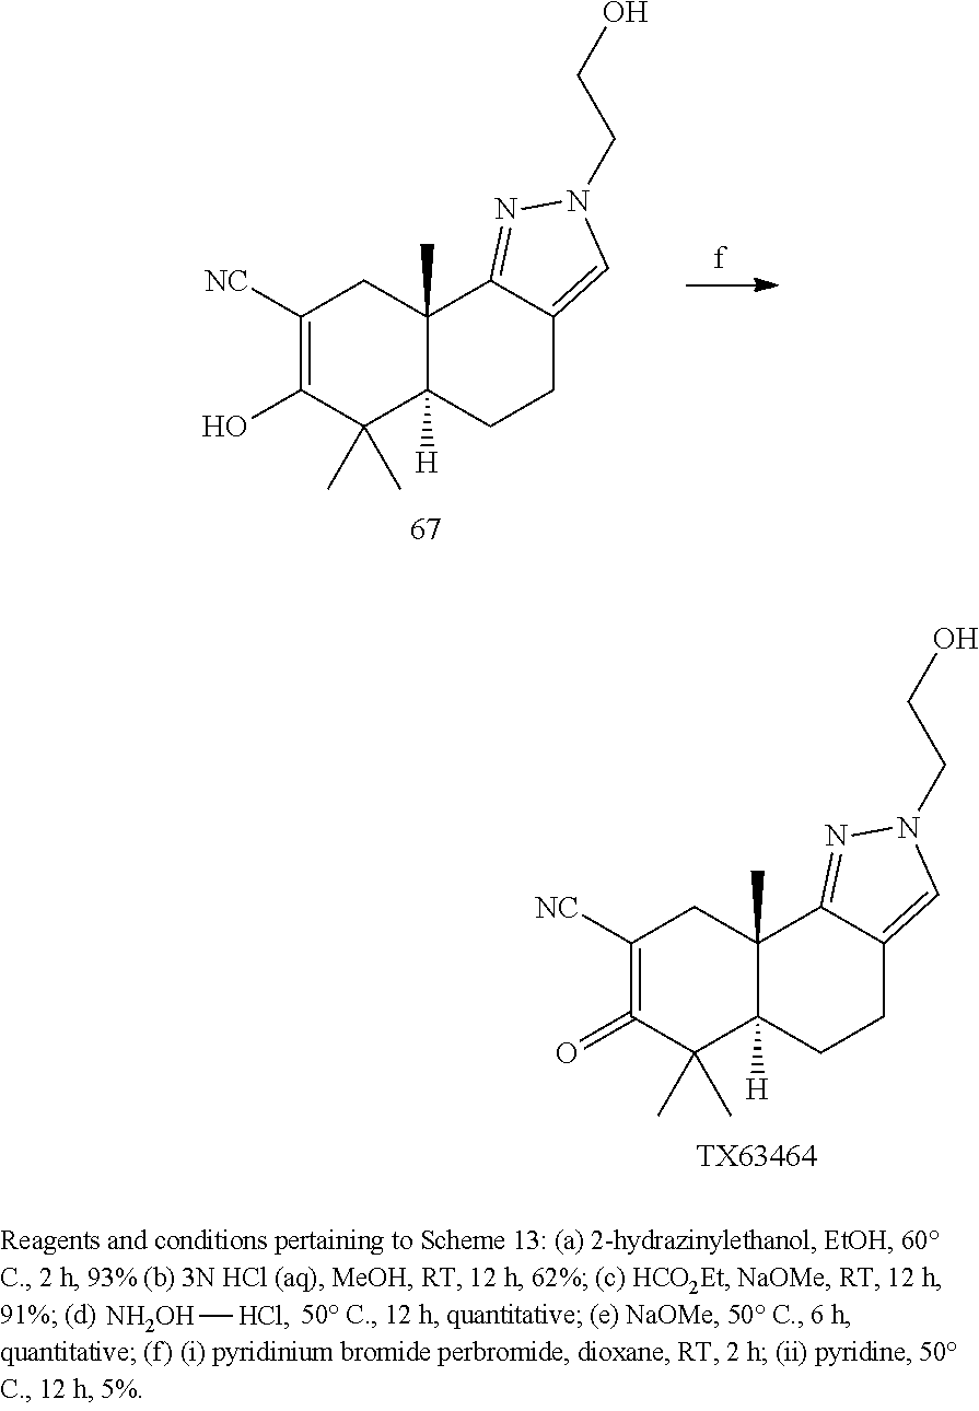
C1([NC])=C(=O)C(C)(C)C2([H])C(C)(C1)C1=NN(CCO)C=C1CC2.[TX63464].C1([NC])=C(O)C(C)(C)C2([H])C(C)(C1)C1=NN(CCO)C=C1CC2.[NH2OH][HCl]
